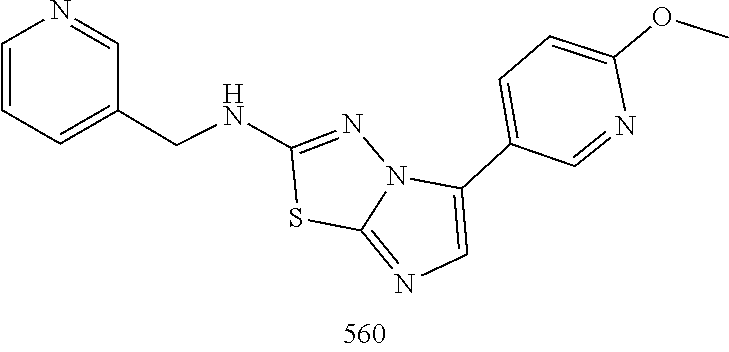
C1(NCC2=CC=CN=C2)=NN2C(=NC=C2C2=CC=C(OC)N=C2)S1
